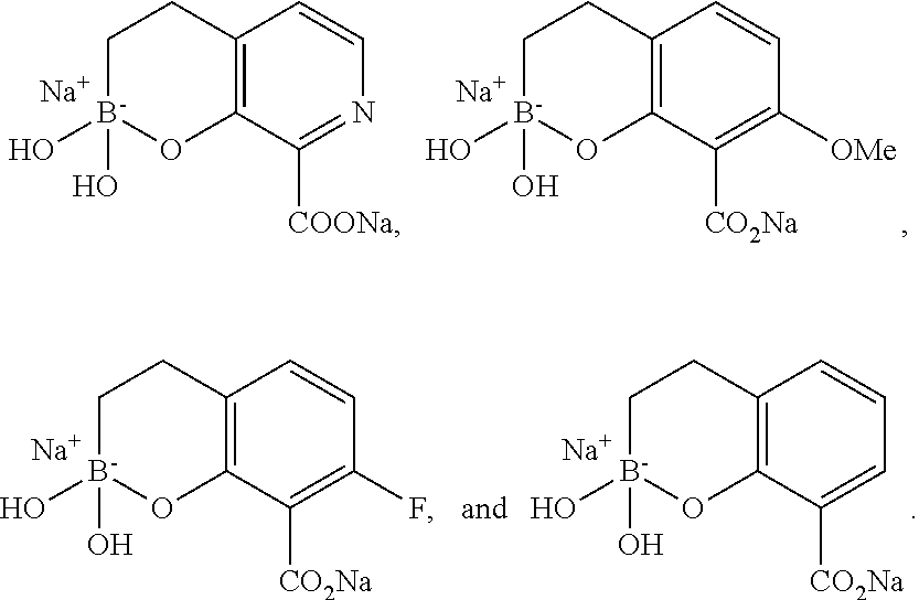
C12=C(C([COONa])=NC=C1)O[B-](O)(O)CC2.C12=C(C([CO2Na])=C([OMe])C=C1)O[B-](O)(O)CC2.[Na].[Na].C12=C(C([CO2Na])=C(F)C=C1)O[B-](O)(O)CC2.[Na].[Na].C12=C(C([CO2Na])=CC=C1)O[B-](O)(O)CC2
